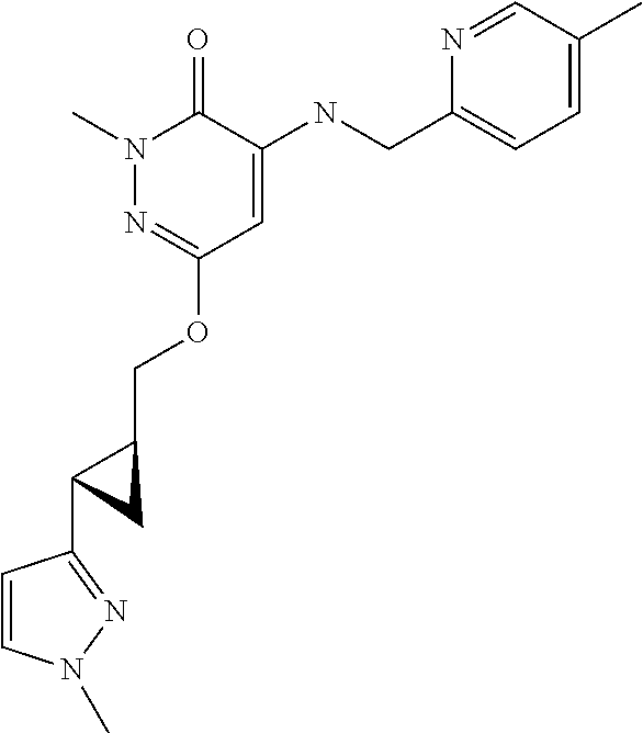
N1(C)N=C(OCC2CC2C2=NN(C)C=C2)C=C(NCC2=CC=C(C)C=N2)C1=O
